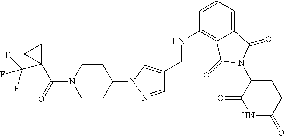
C1(CNC2=C3C(=CC=C2)C(=O)N(C2C(=O)NC(=O)CC2)C3=O)=CN(C2CCN(C(=O)C3(C(F)(F)F)CC3)CC2)N=C1
